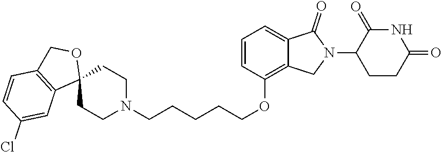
C(CCCCOC1=C2C(=CC=C1)C(=O)N(C1CCC(=O)NC1=O)C2)N1CCC2(CC1)OCC1=C2C=C(Cl)C=C1
